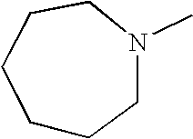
C1CCN(C)CCC1
